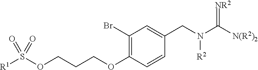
C1(Br)=C(OCCCOS([R1])(=O)=O)C=CC(CN([R2])C([N(R2)2])=[NR2])=C1
